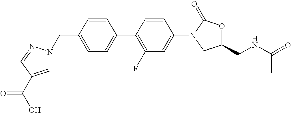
C1(CN2C=C(C(O)=O)C=N2)=CC=C(C2=C(F)C=C(N3CC(CNC(C)=O)OC3=O)C=C2)C=C1
